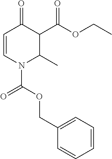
C1=CC=C(COC(N2C(C)C(C(OCC)=O)C(=O)C=C2)=O)C=C1
